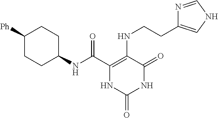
C(C1=C(NCCC2=CNC=N2)C(=O)NC(=O)N1)(=O)NC1CCC([Ph])CC1
